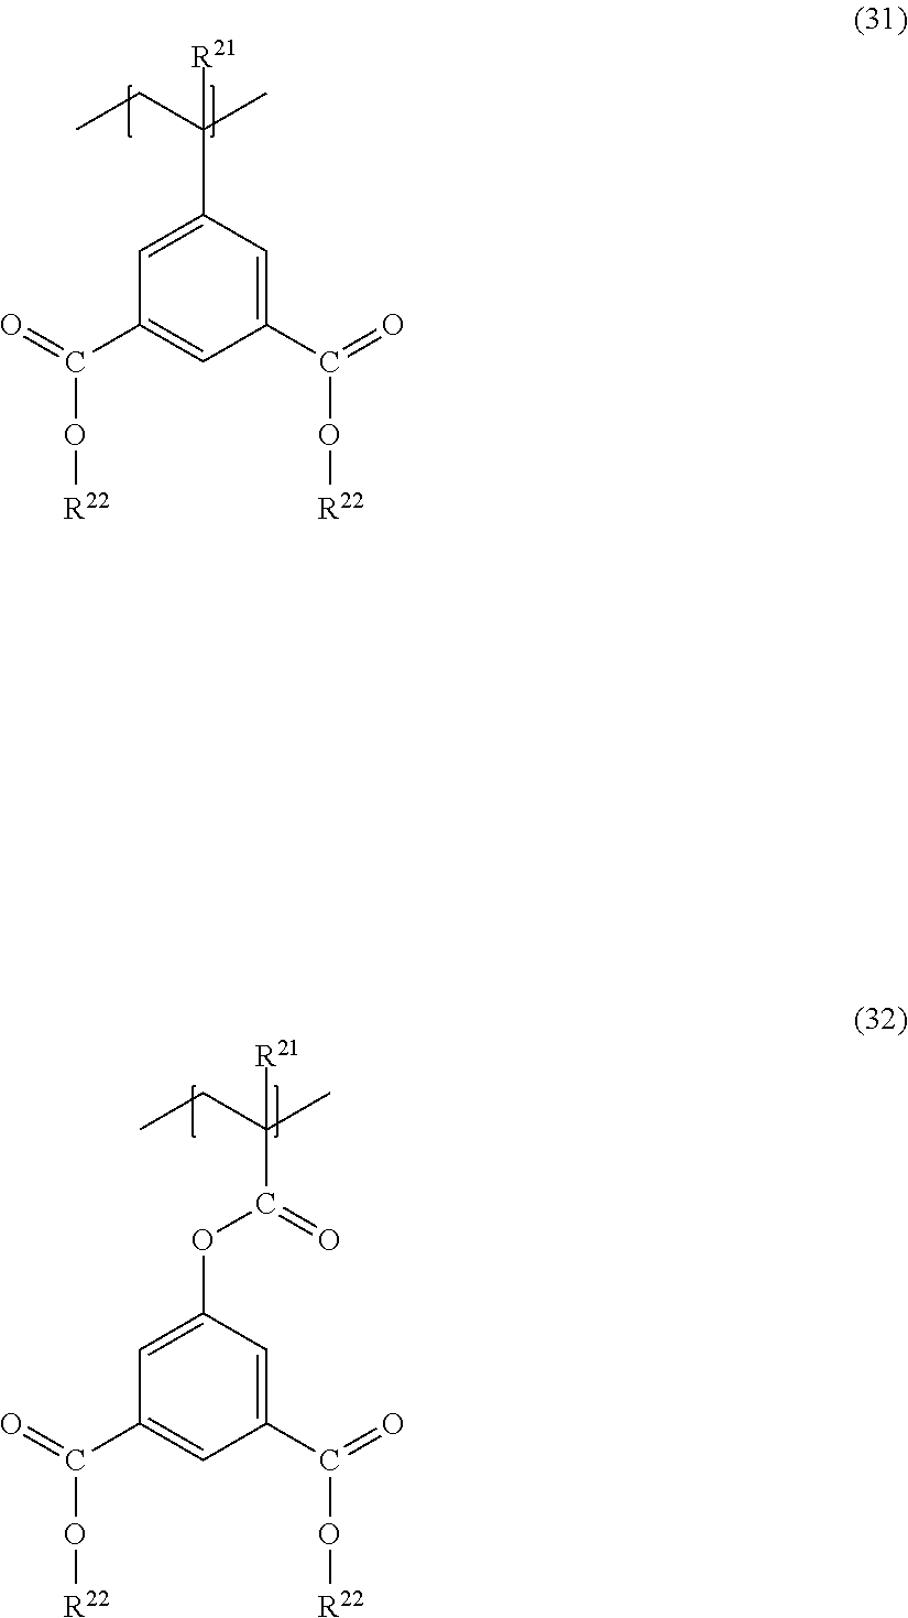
C1=C(C(=O)O[R22])C=C(C(=O)O[R22])C=C1C(C)(CC)[R21].C(C(C)(CC)[R21])(=O)OC1=CC(C(=O)O[R22])=CC(C(=O)O[R22])=C1
